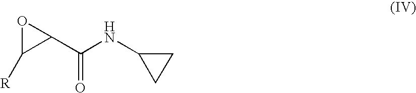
O1C([R])C1C(NC1CC1)=O
